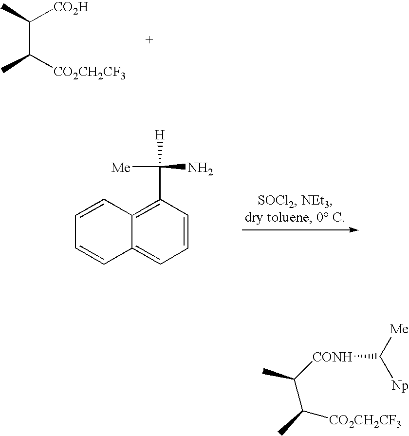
CC(C([CO2CH2CF3])C)[CO2H].C1=CC(C([Me])(N)[H])=C2C(=C1)C=CC=C2.C(C([CO2CH2CF3])C)(C)[CONH]C([Me])[Np]
